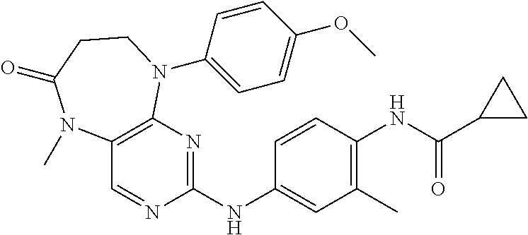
C1(NC2=NC3=C(C=N2)N(C)C(=O)CCN3C2=CC=C(OC)C=C2)=CC(C)=C(NC(C2CC2)=O)C=C1
